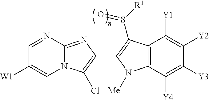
C1=NC2=NC(C3=C(S(=O)[R1])C4=C(C([Y4])=C([Y3])C([Y2])=C4[Y1])N3[Me])=C(Cl)N2C=C1[W1]
